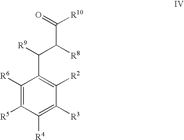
C1([R6])=C([R5])C([R4])=C([R3])C([R2])=C1C([R9])C([R8])C(=O)[R10]
